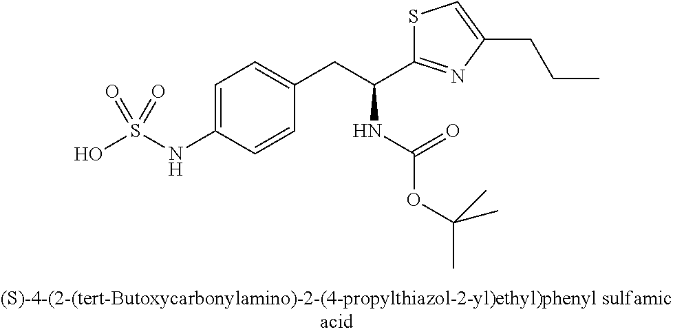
OS(NC1=CC=C(CC(C2=NC(CCC)=CS2)NC(OC(C)(C)C)=O)C=C1)(=O)=O
